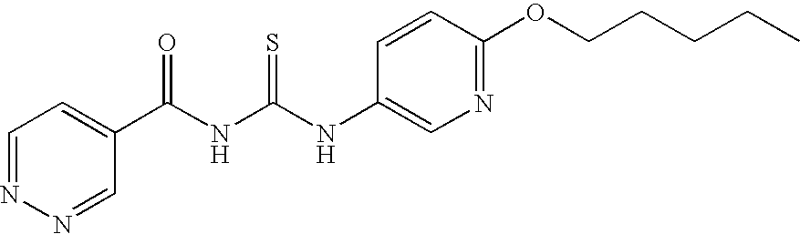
C1=NN=CC(C(NC(NC2=CN=C(OCCCCC)C=C2)=S)=O)=C1
